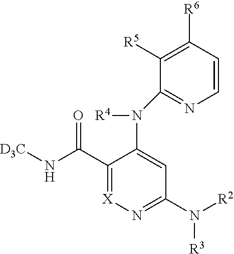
C1(C(N[D3C])=O)=[X]N=C(N([R2])[R3])C=C1N([R4])C1=NC=CC([R6])=C1[R5]
